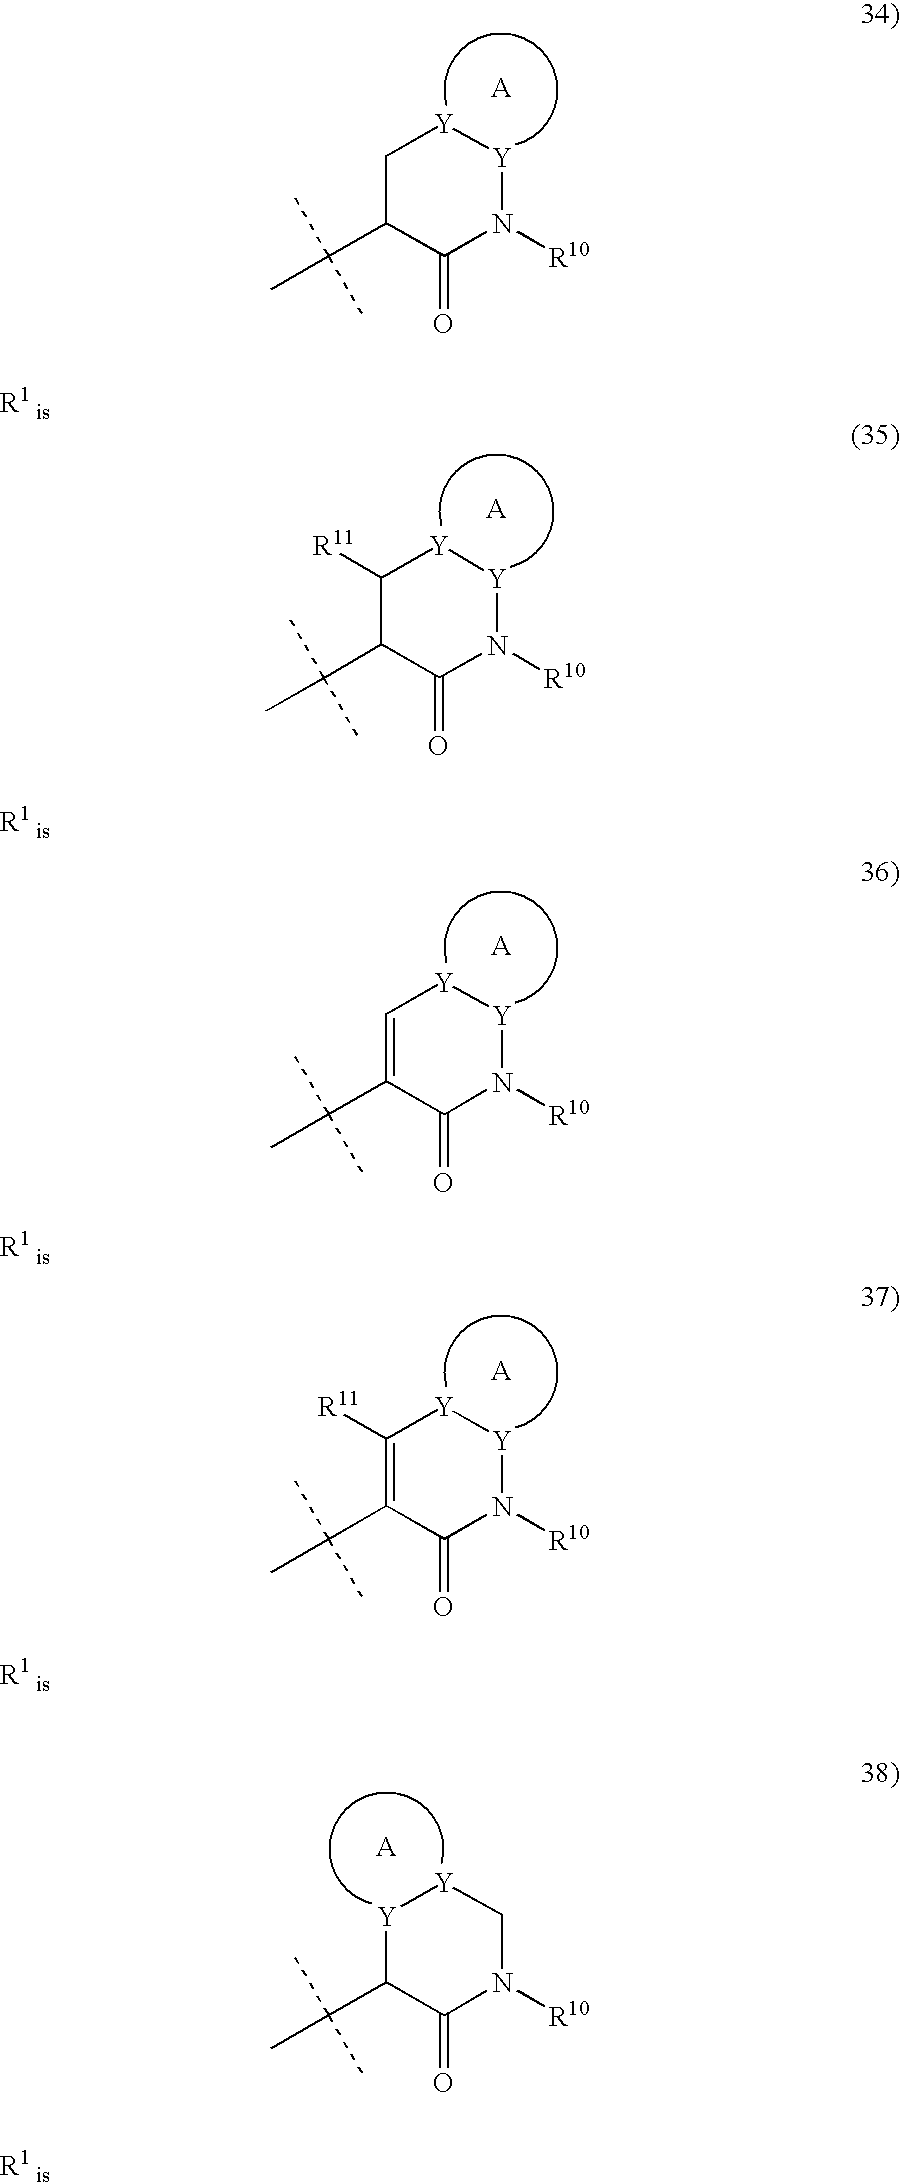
C1C(C(C)(C)C)C(=O)N([R10])[Y][Y]1.C1([R11])C(C(C)(C)C)C(=O)N([R10])[Y][Y]1.C1=C(C(C)(C)C)C(=O)N([R10])[Y][Y]1.C1([R11])=C(C(C)(C)C)C(=O)N([R10])[Y][Y]1.C1(C(C)(C)C)C(=O)N([R10])C[Y][Y]1
